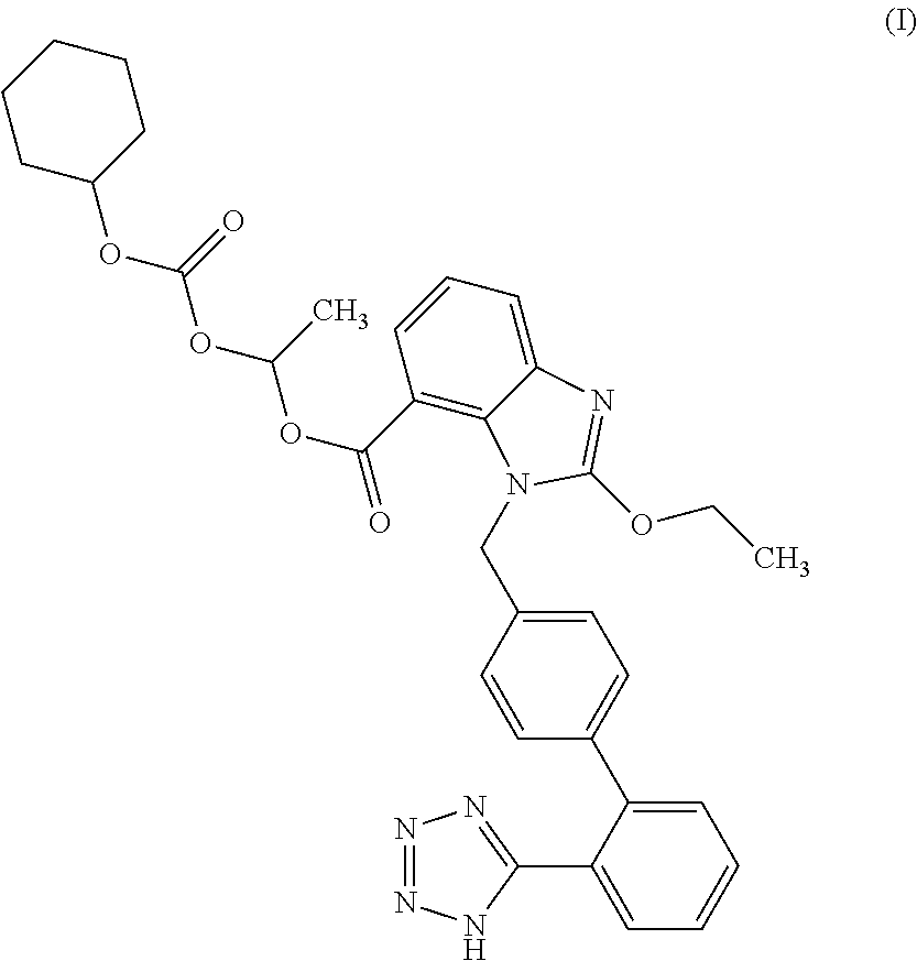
C1=C(C2=CC=C(CN3C4=C(C(=O)OC(OC(OC5CCCCC5)=O)C)C=CC=C4N=C3OCC)C=C2)C(C2=NN=NN2)=CC=C1
